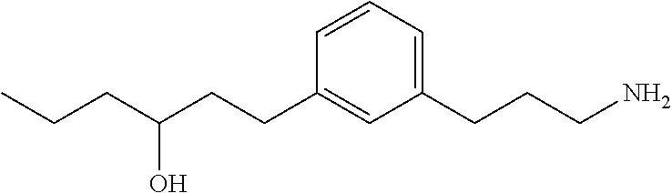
C(C(CCC1=CC(CCCN)=CC=C1)O)CC
